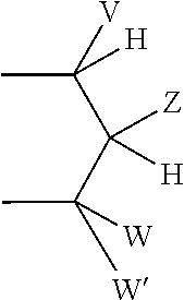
CC([W])(C(C(C)([V])[H])([Z])[H])[W]
